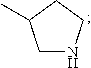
C1NCCC1C
